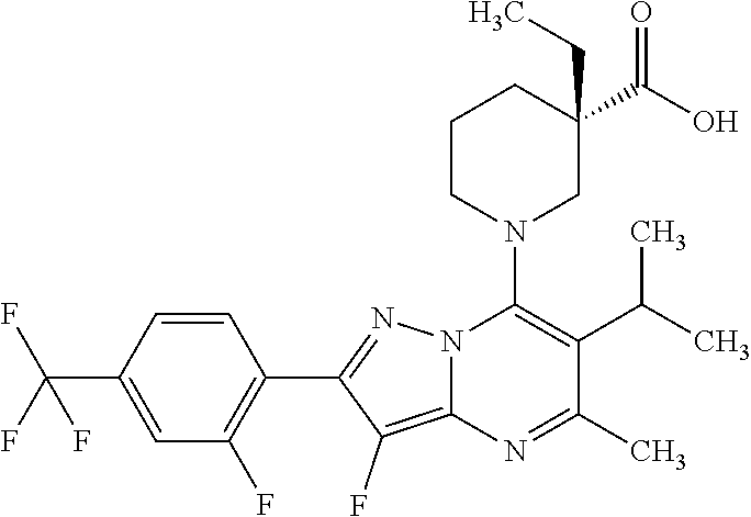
C1=CC(C(F)(F)F)=CC(F)=C1C1=NN2C(=C1F)N=C(C)C(C(C)C)=C2N1CC(C(O)=O)(CC)CCC1
